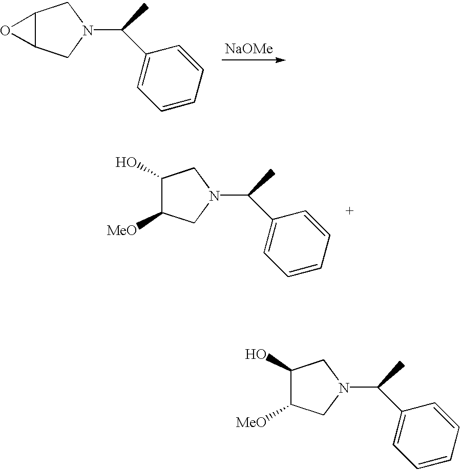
C1([MeO])CN(C(C)C2=CC=CC=C2)CC1O.C12C(CN(C(C)C3=CC=CC=C3)C1)O2.[NaOMe].C1([MeO])CN(C(C)C2=CC=CC=C2)CC1O
